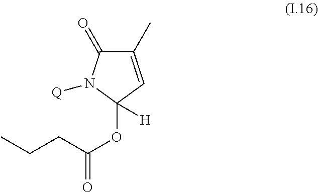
C1(C)=CC(OC(=O)CCC)([H])N([Q])C1=O
